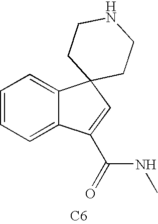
C1=CC=C2C(=C1)C1(C=C2C(NC)=O)CCNCC1.[C6]
